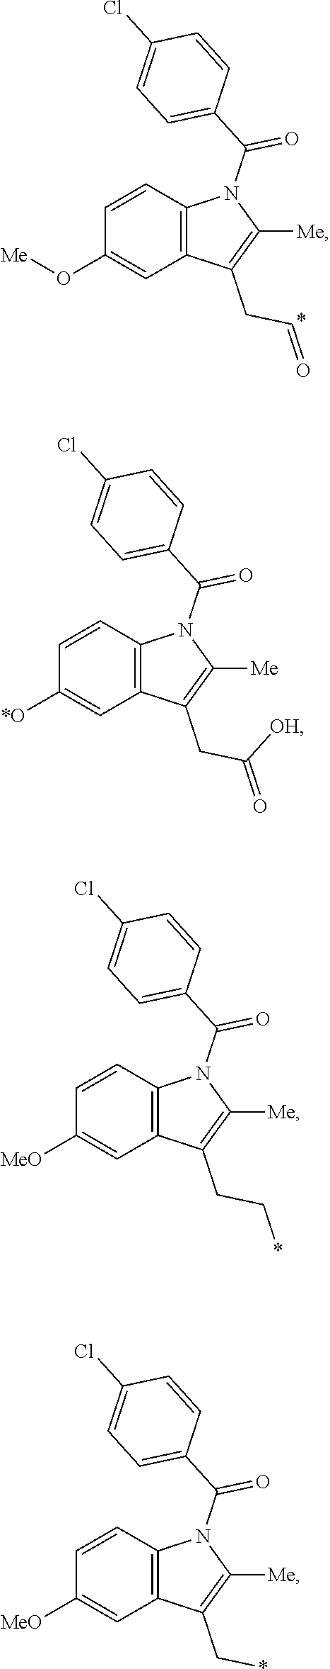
C1(O[Me])=CC2=C(C=C1)N(C(C1=CC=C(Cl)C=C1)=O)C([Me])=C2CC=O.C1([*O])=CC2=C(C=C1)N(C(C1=CC=C(Cl)C=C1)=O)C([Me])=C2CC(=O)[OH].C1([MeO])=CC2=C(C=C1)N(C(C1=CC=C(Cl)C=C1)=O)C([Me])=C2CC*.C1([MeO])=CC2=C(C=C1)N(C(C1=CC=C(Cl)C=C1)=O)C([Me])=C2C*
